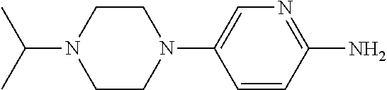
C(N1CCN(C2=CN=C(N)C=C2)CC1)(C)C
